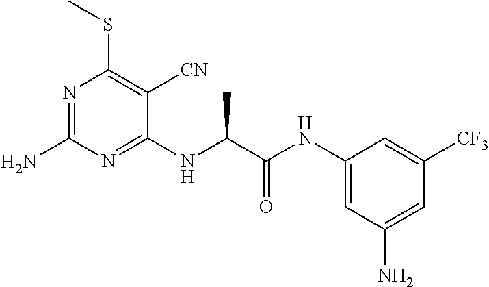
N1=C(N)N=C(NC(C(NC2=CC(N)=CC([CF3])=C2)=O)C)C([CN])=C1SC
